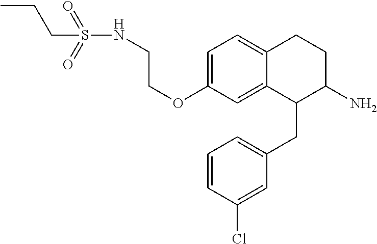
C1=C(OCCNS(=O)(=O)CCC)C=C2C(=C1)CCC(N)C2CC1=CC=CC(Cl)=C1
